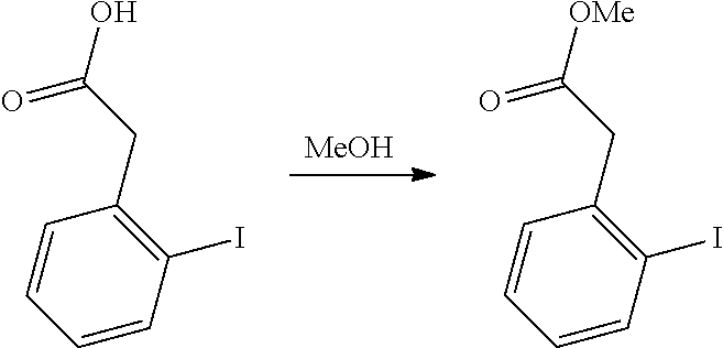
[MeOH].C1=CC(I)=C(CC(=O)O)C=C1.C1=CC(I)=C(CC(=O)[OMe])C=C1
